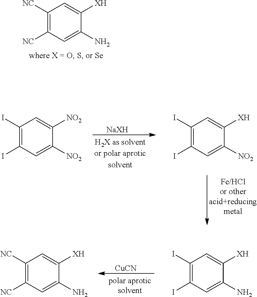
C1([NC])=C([NC])C=C(N)C([XH])=C1.C1(I)=C(I)C=C([NO2])C([NO2])=C1.C1(I)=C(I)C=C([NO2])C([XH])=C1.[NaXH].C1([NC])=C([NC])C=C(N)C([XH])=C1.C1(I)=C(I)C=C(N)C([XH])=C1.[CuCN]
